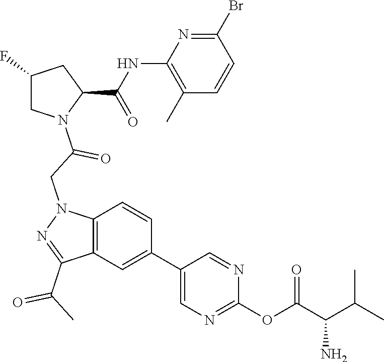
C1(Br)=NC(NC(C2CC(F)CN2C(CN2N=C(C(=O)C)C3=C2C=CC(C2=CN=C(OC(C(C(C)C)N)=O)N=C2)=C3)=O)=O)=C(C)C=C1
